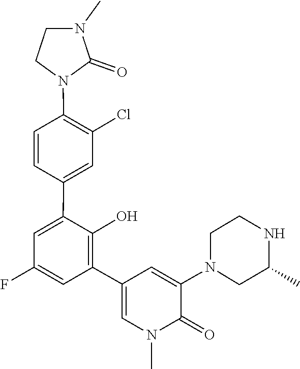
N1(C2=CC(C3=C(O)C(C4=CC(Cl)=C(N5CCN(C)C5=O)C=C4)=CC(F)=C3)=CN(C)C2=O)CC(C)NCC1
